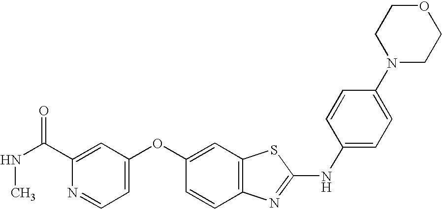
C1(C(=O)NC)=CC(OC2=CC3=C(C=C2)N=C(NC2=CC=C(N4CCOCC4)C=C2)S3)=CC=N1
